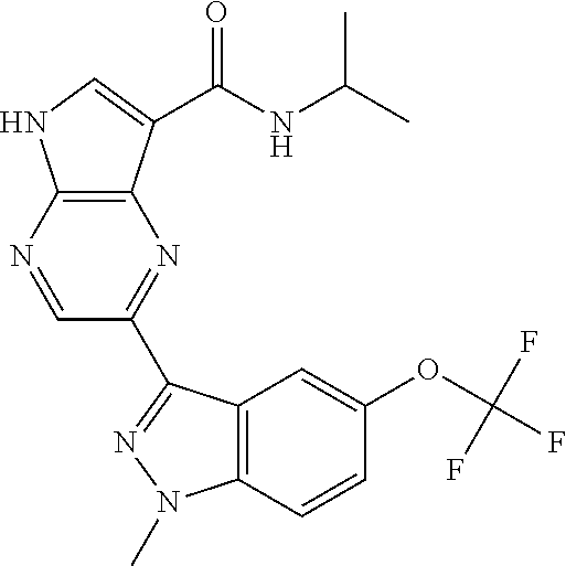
C12=C(C(C(NC(C)C)=O)=CN1)N=C(C1=NN(C)C3=C1C=C(OC(F)(F)F)C=C3)C=N2
